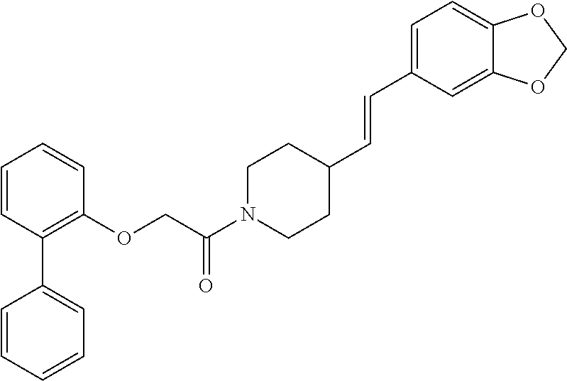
C1=CC(C2=CC=CC=C2)=C(OCC(N2CCC(C=CC3=CC=C4C(=C3)OCO4)CC2)=O)C=C1
